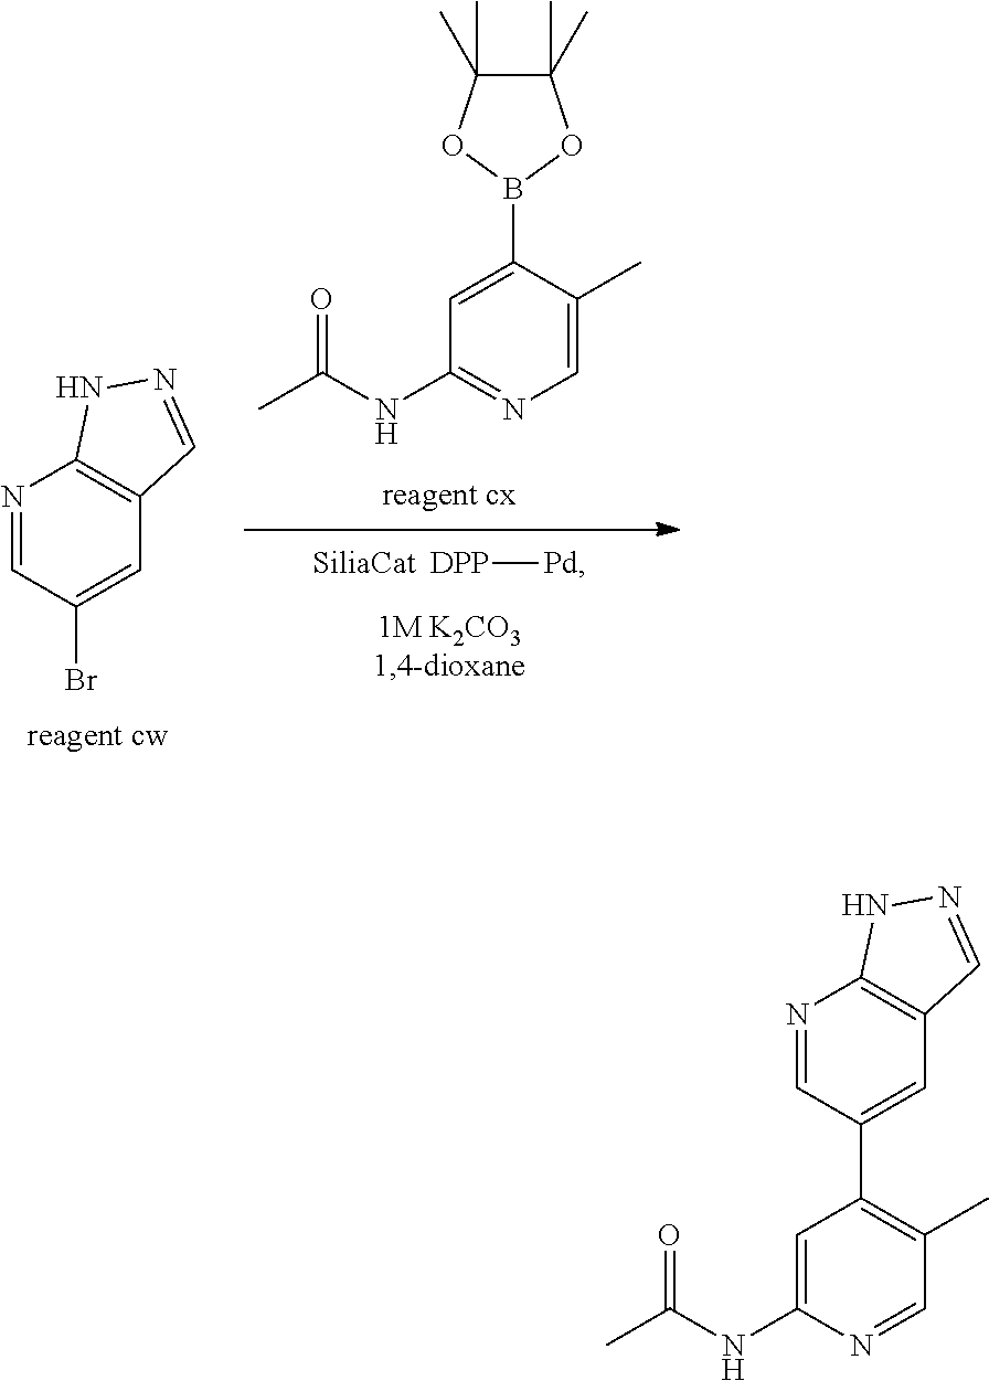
[DPP][Pd].C1(C)=CN=C(NC(=O)C)C=C1B1OC(C)(C)C(C)(C)O1.N1=CC(Br)=CC2=C1NN=C2.N1=CC(C2=C(C)C=NC(NC(=O)C)=C2)=CC2=C1NN=C2
